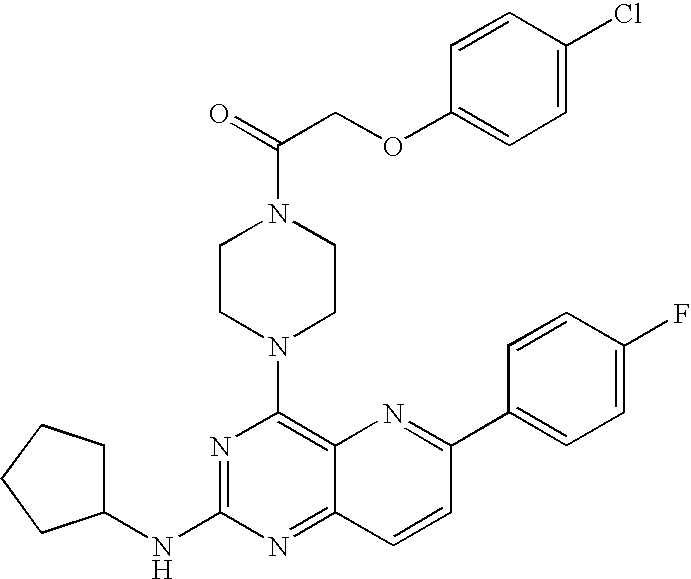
C12=C(N3CCN(C(=O)COC4=CC=C(Cl)C=C4)CC3)N=C(NC3CCCC3)N=C1C=CC(C1=CC=C(F)C=C1)=N2
